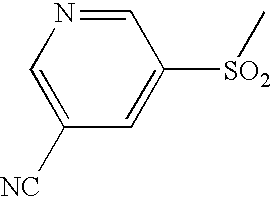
C1=NC=C([NC])C=C1[SO2]C
